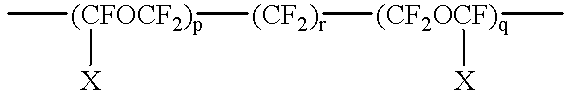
C[(CFOCF2)p]([(CF2)r][(CF2OCF)q](C)[X])[X]
